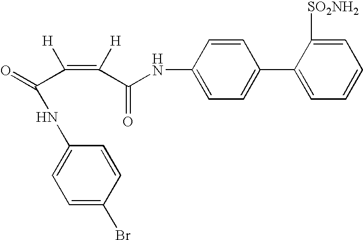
C1=CC(NC(=O)C(=C(C(NC2=CC=C(Br)C=C2)=O)[H])[H])=CC=C1C1=CC=CC=C1[SO2NH2]
